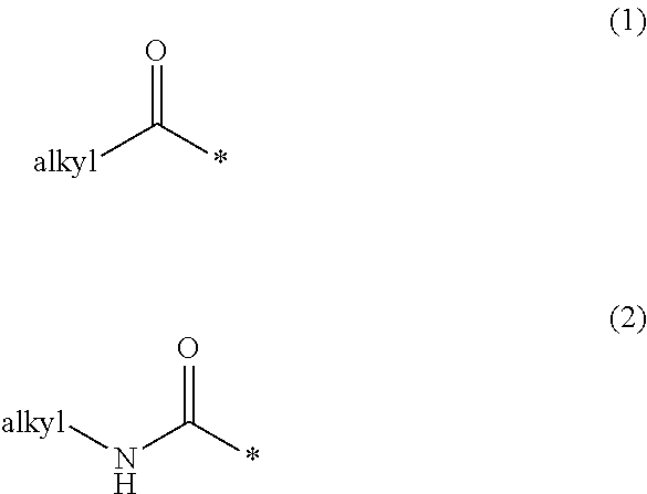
[alkyl]C(*)=O.N(C(*)=O)[alkyl]
